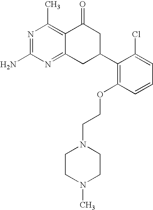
C12=NC(N)=NC(C)=C1C(=O)CC(C1=C(OCCN3CCN(C)CC3)C=CC=C1Cl)C2
